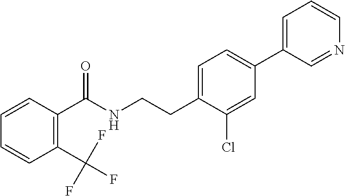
C(CNC(=O)C1=C(C(F)(F)F)C=CC=C1)C1=CC=C(C2=CC=CN=C2)C=C1Cl
